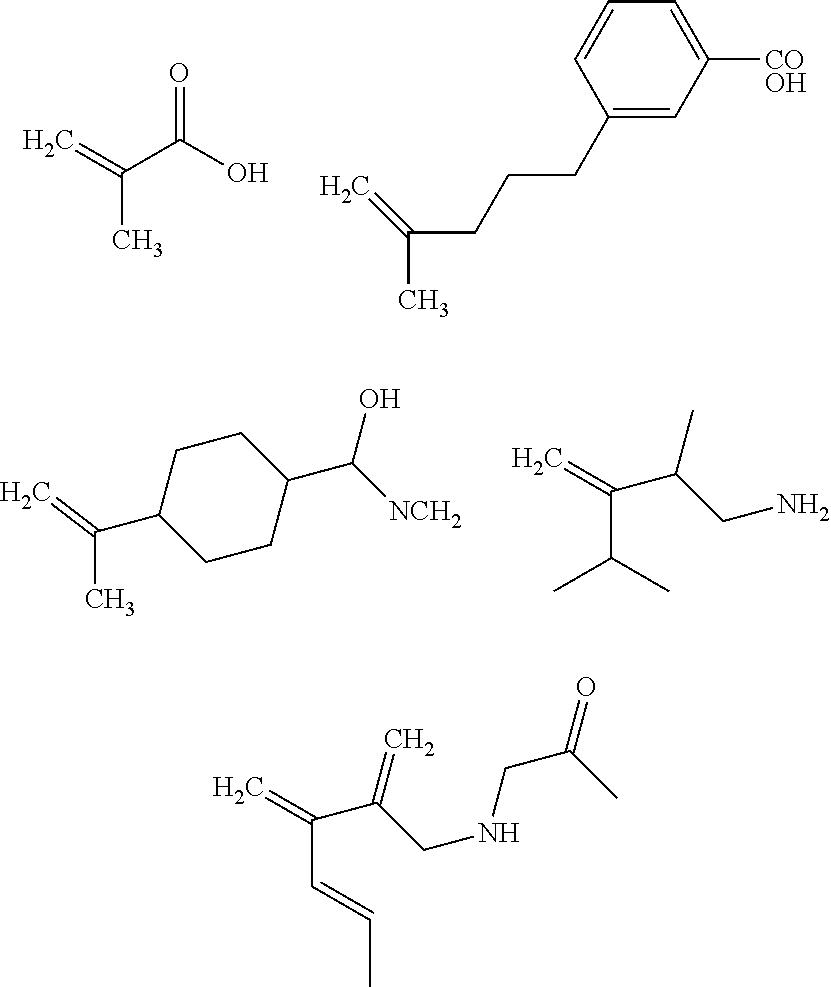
C(C)(=C)C(O)=O.C1(CCCC(C)=C)=CC([COOH])=CC=C1.C1CC(C([NCH2])O)CCC1C(C)=C.C(C(C)C)(=C)C(CN)C.C(C=CC)(=C)C(CNCC(=O)C)=C
